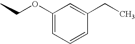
C1(OCC)=CC=CC(CC)=C1
